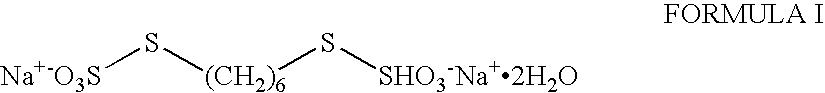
[Na+-O3S]S[(CH2)6]S[SHO3-Na+2H2O]
